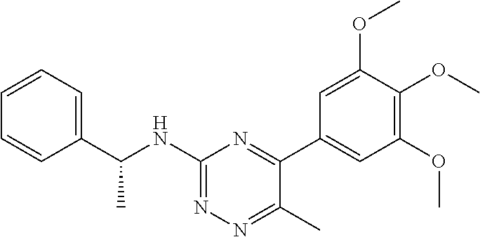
C1=CC=C(C(NC2=NN=C(C)C(C3=CC(OC)=C(OC)C(OC)=C3)=N2)C)C=C1
